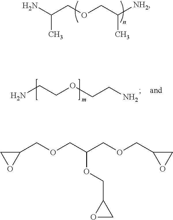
O(CC([NH2])C)CC(N)C.NCCOCCN.C1(COCC(COCC2OC2)OCC2OC2)CO1
